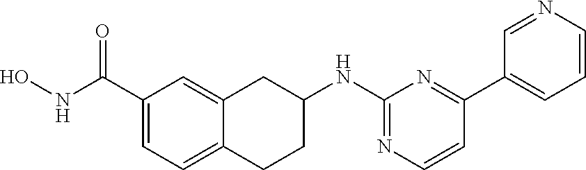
C1(C(NO)=O)=CC=C2C(=C1)CC(NC1=NC=CC(C3=CC=CN=C3)=N1)CC2
